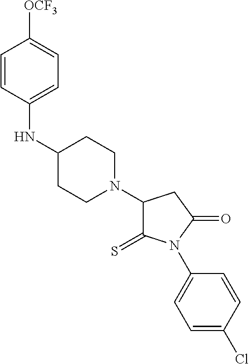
C1(N2CCC(NC3=CC=C([OCF3])C=C3)CC2)C(=S)N(C2=CC=C(Cl)C=C2)C(=O)C1
